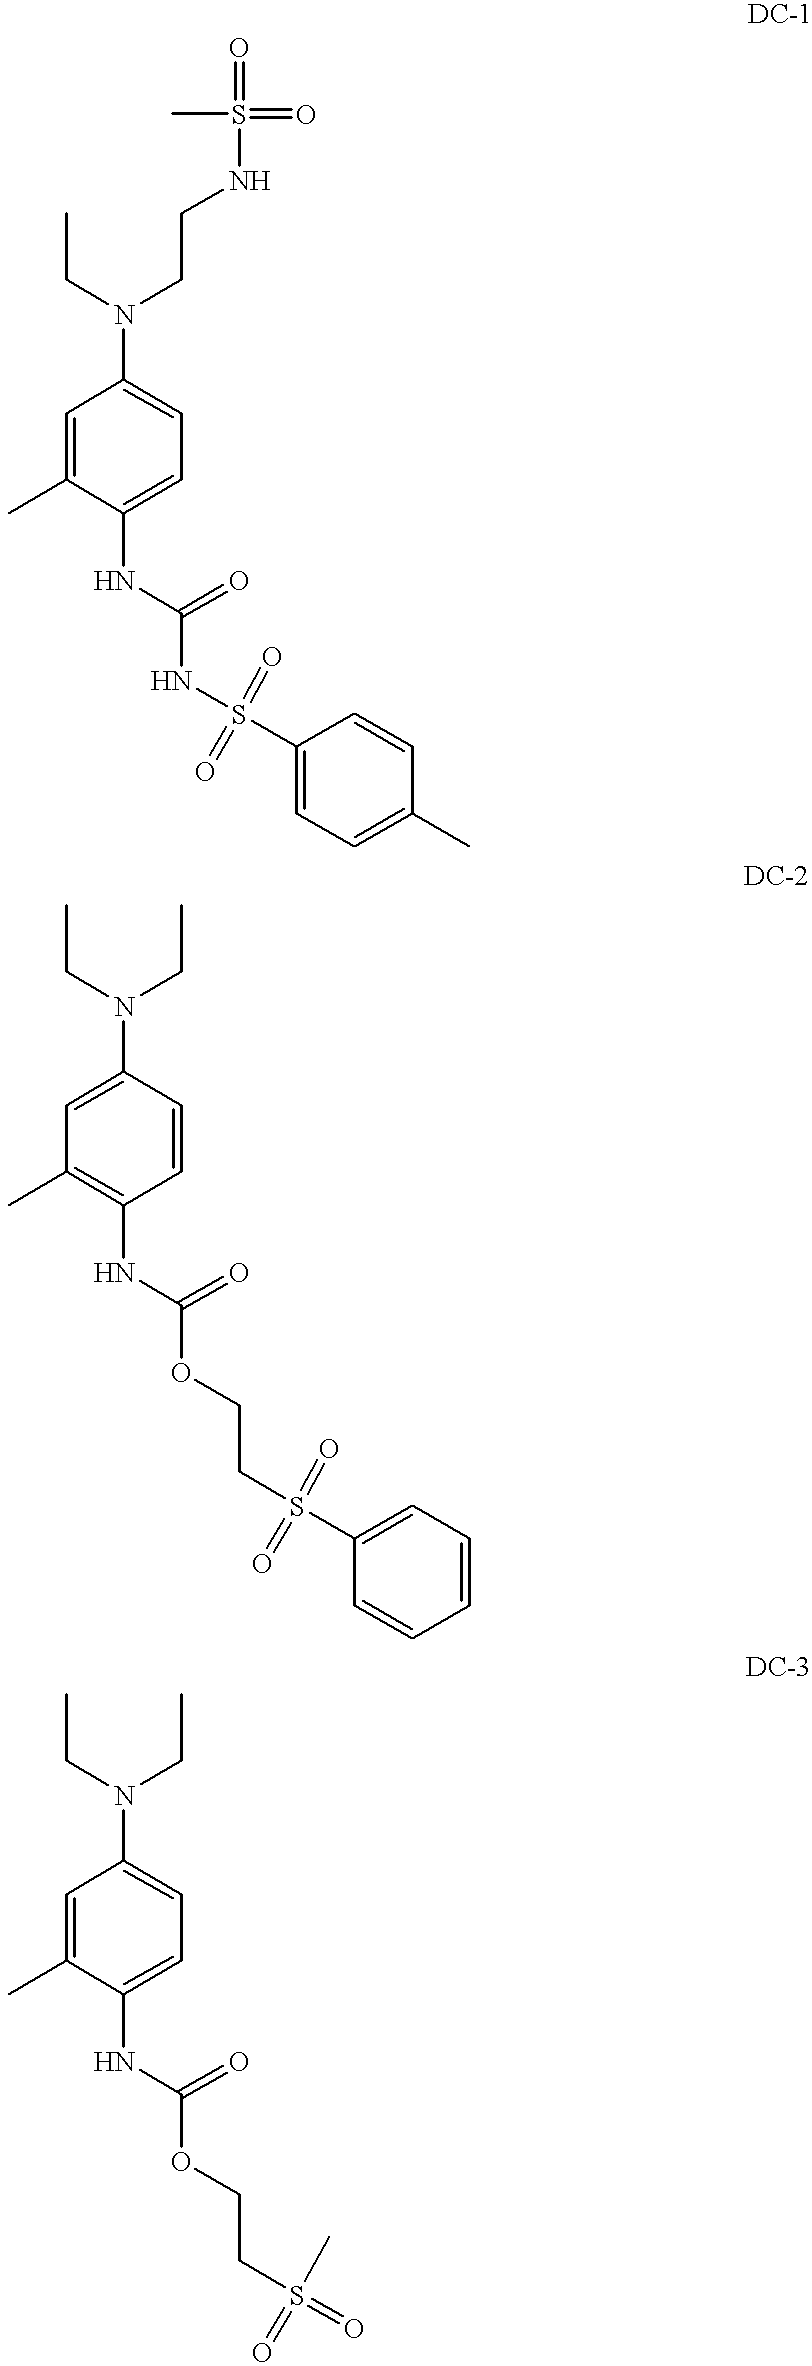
C1=C(C)C(NC(NS(C2=CC=C(C)C=C2)(=O)=O)=O)=CC=C1N(CCNS(=O)(C)=O)CC.C1=C(N(CC)CC)C=CC(NC(OCCS(C2=CC=CC=C2)(=O)=O)=O)=C1C.C1=C(C)C(NC(OCCS(=O)(C)=O)=O)=CC=C1N(CC)CC
